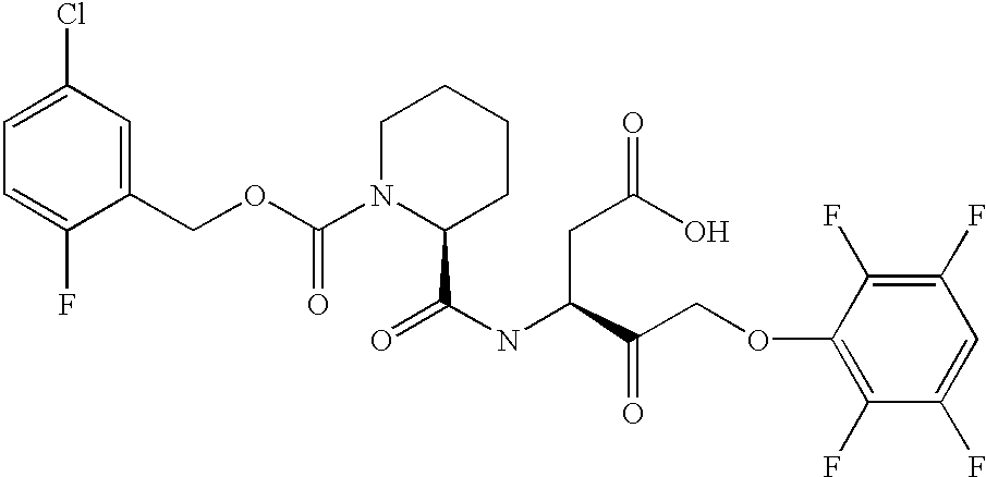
C1=C(Cl)C=C(COC(N2C(C(NC(C(COC3=C(F)C(F)=CC(F)=C3F)=O)CC(O)=O)=O)CCCC2)=O)C(F)=C1
